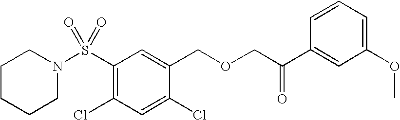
S(C1=C(Cl)C=C(Cl)C(COCC(C2=CC(OC)=CC=C2)=O)=C1)(=O)(=O)N1CCCCC1
